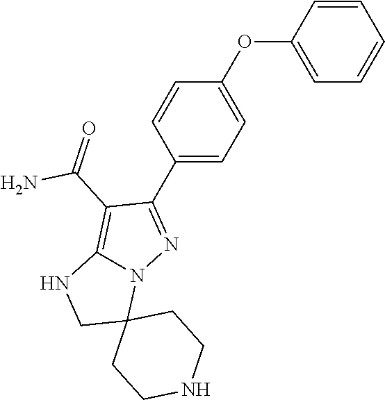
C1=C(OC2=CC=C(C3=NN4C(=C3C(=O)N)NCC43CCNCC3)C=C2)C=CC=C1
